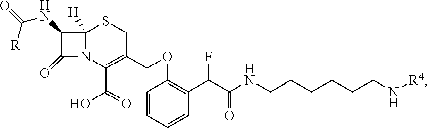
O(C1=C(C(F)C(=O)NCCCCCCN[R4])C=CC=C1)CC1=C(C(O)=O)N2C([H])(SC1)C(NC([R])=O)C2=O
